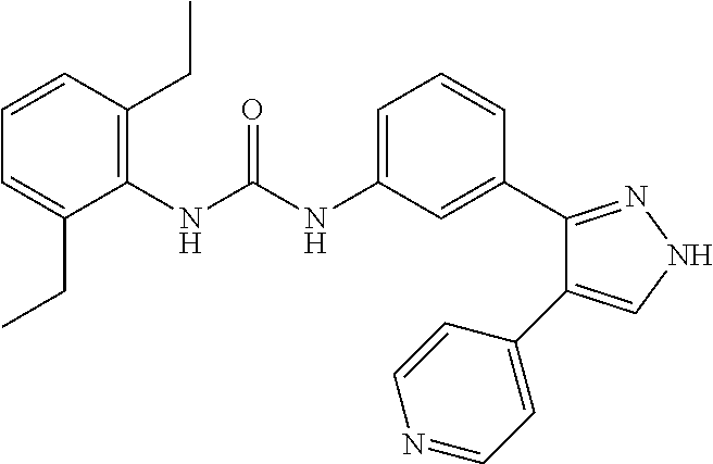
C1=CC(CC)=C(NC(NC2=CC=CC(C3=NNC=C3C3=CC=NC=C3)=C2)=O)C(CC)=C1
